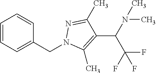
C1=CC=C(CN2C(C)=C(C(N(C)C)C(F)(F)F)C(C)=N2)C=C1
